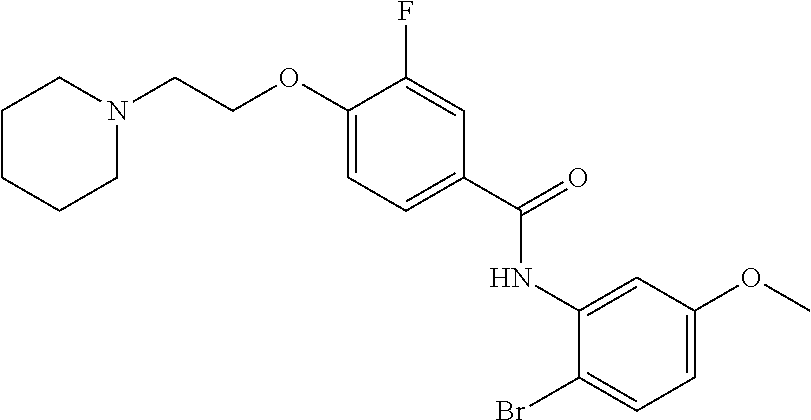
C1CCCN(CCOC2=CC=C(C(=O)NC3=CC(OC)=CC=C3Br)C=C2F)C1
